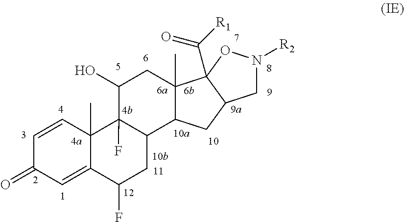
C1(O)C2(F)C(C3C(C)(C1)C1(C([R1])=O)C(C3)CN([R2])O1)CC(F)C1=CC(=O)C=CC21C
